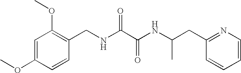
C1=CC(OC)=CC(OC)=C1CNC(C(NC(CC1=NC=CC=C1)C)=O)=O
